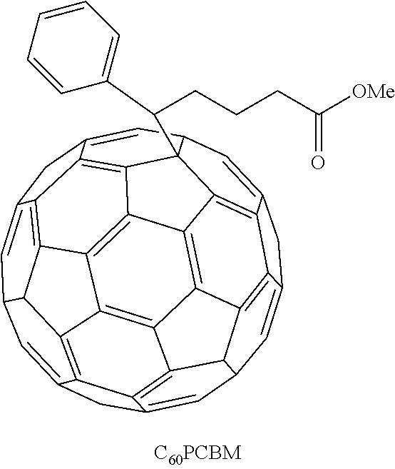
C1=C2CC3=CC4C=C5CC6=CC7C=C8CC9=CC1C1(C(C%10=CC=CC=C%10)CCCC([OMe])=O)C%10=C9C8=C8C7C7=C6C5=C5C6=C7C8=C%10C7=C6C(=C3C2=C71)C45
